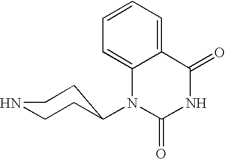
C1=C2C(=CC=C1)C(=O)NC(=O)N2C1CCNCC1
